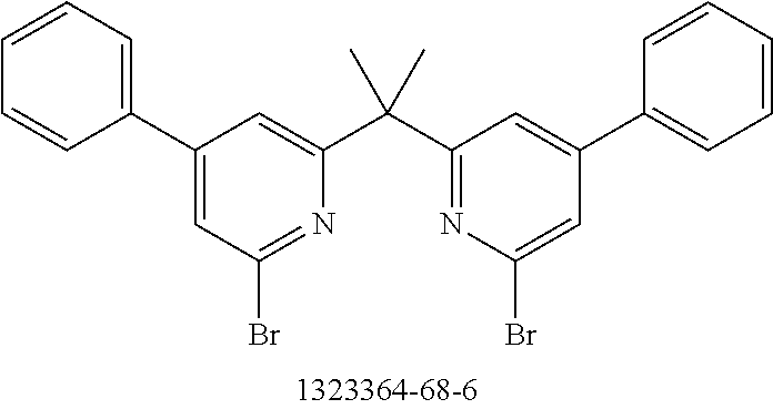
C1(C2=CC=CC=C2)=CC(Br)=NC(C(C2=NC(Br)=CC(C3=CC=CC=C3)=C2)(C)C)=C1
